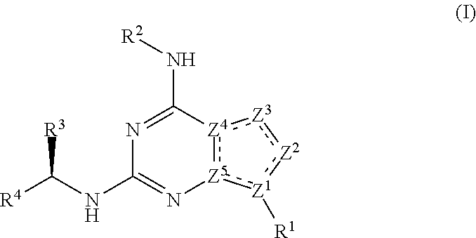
[R4]C(NC1=N[Z5]2:[Z4](:[Z3]:[Z2]:[Z1]:2[R1])C(N[R2])=N1)[R3]
